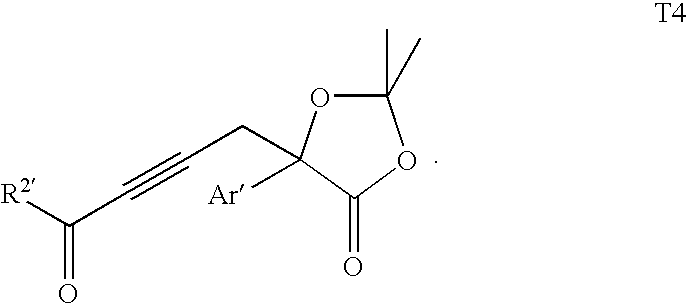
C1(C)(C)OC([Ar])(CC#CC([R2])=O)C(=O)O1
